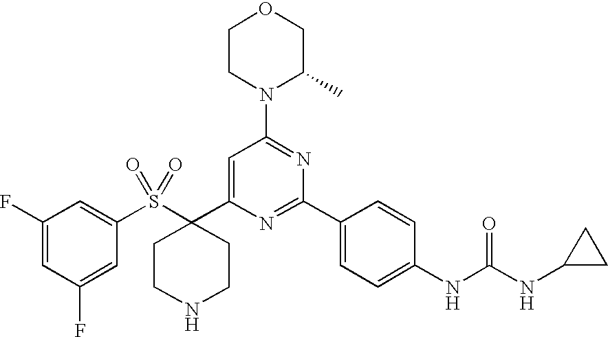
C1CN(C2=NC(C3=CC=C(NC(NC4CC4)=O)C=C3)=NC(C3(S(C4=CC(F)=CC(F)=C4)(=O)=O)CCNCC3)=C2)C(C)CO1
